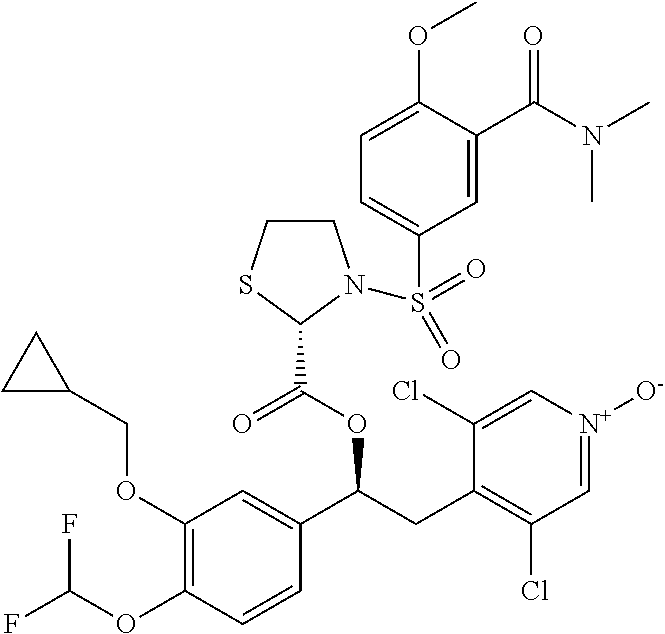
C1(OCC2CC2)=C(OC(F)F)C=CC(C(CC2=C(Cl)C=[N+]([O-])C=C2Cl)OC(=O)C2N(S(=O)(=O)C3=CC=C(OC)C(C(N(C)C)=O)=C3)CCS2)=C1
